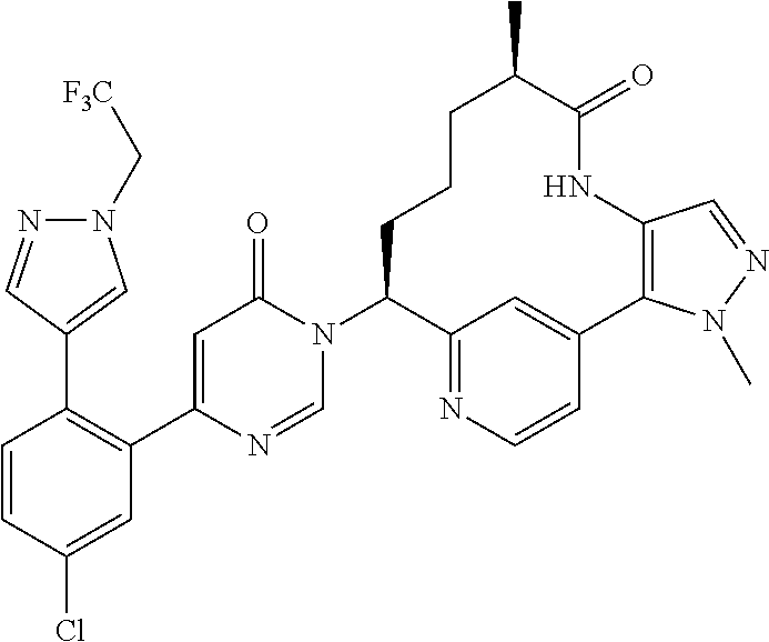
C1=CC(Cl)=CC(C2=CC(=O)N(C3CCCC(C)C(=O)NC4=C(C5=CC3=NC=C5)N(C)N=C4)C=N2)=C1C1=CN(C[F3C])N=C1
